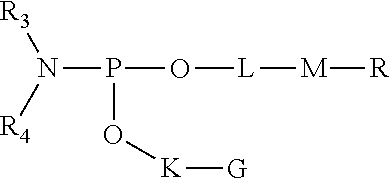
N(P(O[L][M][R])O[K][G])([R4])[R3]
